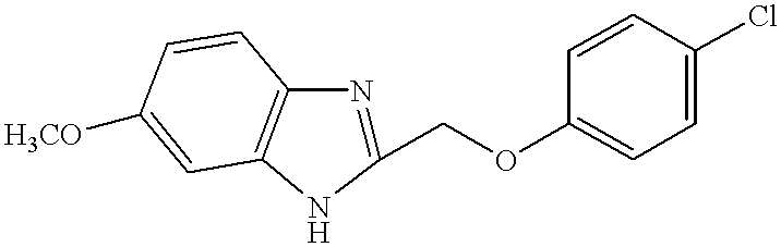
C1(COC2=CC=C(Cl)C=C2)=NC2=C(N1)C=C([H3CO])C=C2
